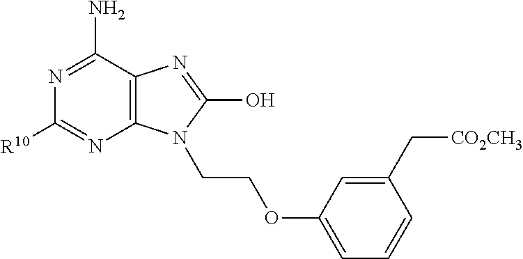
C12=C(C(N)=NC([R10])=N1)N=C(O)N2CCOC1=CC=CC(C[CO2CH3])=C1
